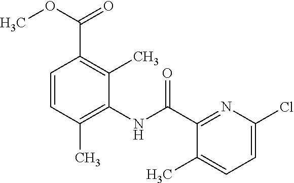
C1=CC(C)=C(NC(=O)C2=NC(Cl)=CC=C2C)C(C)=C1C(OC)=O
